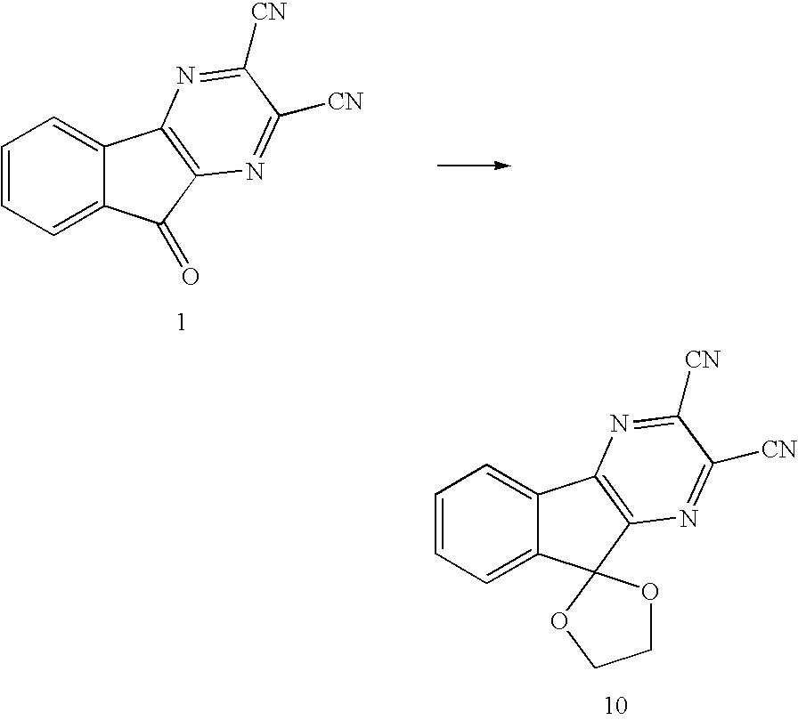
C1=CC=C2C(=C1)C1=C(C2=O)N=C([CN])C([CN])=N1.C1=CC=C2C(=C1)C1=C(N=C([CN])C([CN])=N1)C21OCCO1
